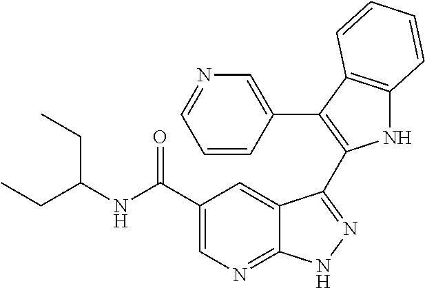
C(C1=CN=C2C(=C1)C(C1=C(C3=CN=CC=C3)C3=C(N1)C=CC=C3)=NN2)(=O)NC(CC)CC
